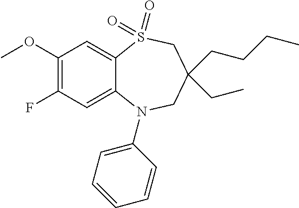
C1C(CCCC)(CC)CN(C2=CC=CC=C2)C2=CC(F)=C(OC)C=C2S1(=O)=O
